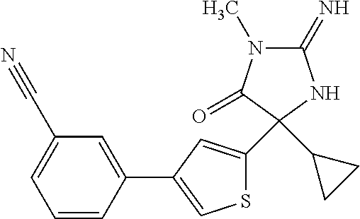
C1(C#N)=CC=CC(C2=CSC(C3(C4CC4)C(=O)N(C)C(=N)N3)=C2)=C1
